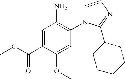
C1=C(C(=O)OC)C(OC)=CC(N2C=CN=C2C2CCCCC2)=C1N
